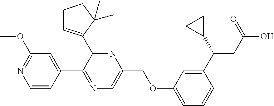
N1=C(C2=CCCC2(C)C)C(C2=CC(OC)=NC=C2)=NC=C1COC1=CC=CC(C(C2CC2)CC(O)=O)=C1
